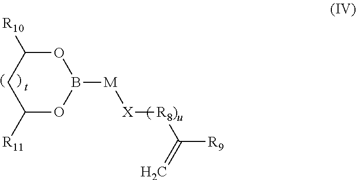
B1([M][X][R8)u]C(=C)[R9])OC([R10])CC([R11])O1
